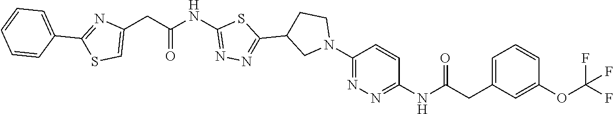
C(=O)(CC1=CSC(C2=CC=CC=C2)=N1)NC1=NN=C(C2CN(C3=NN=C(NC(CC4=CC=CC(OC(F)(F)F)=C4)=O)C=C3)CC2)S1
